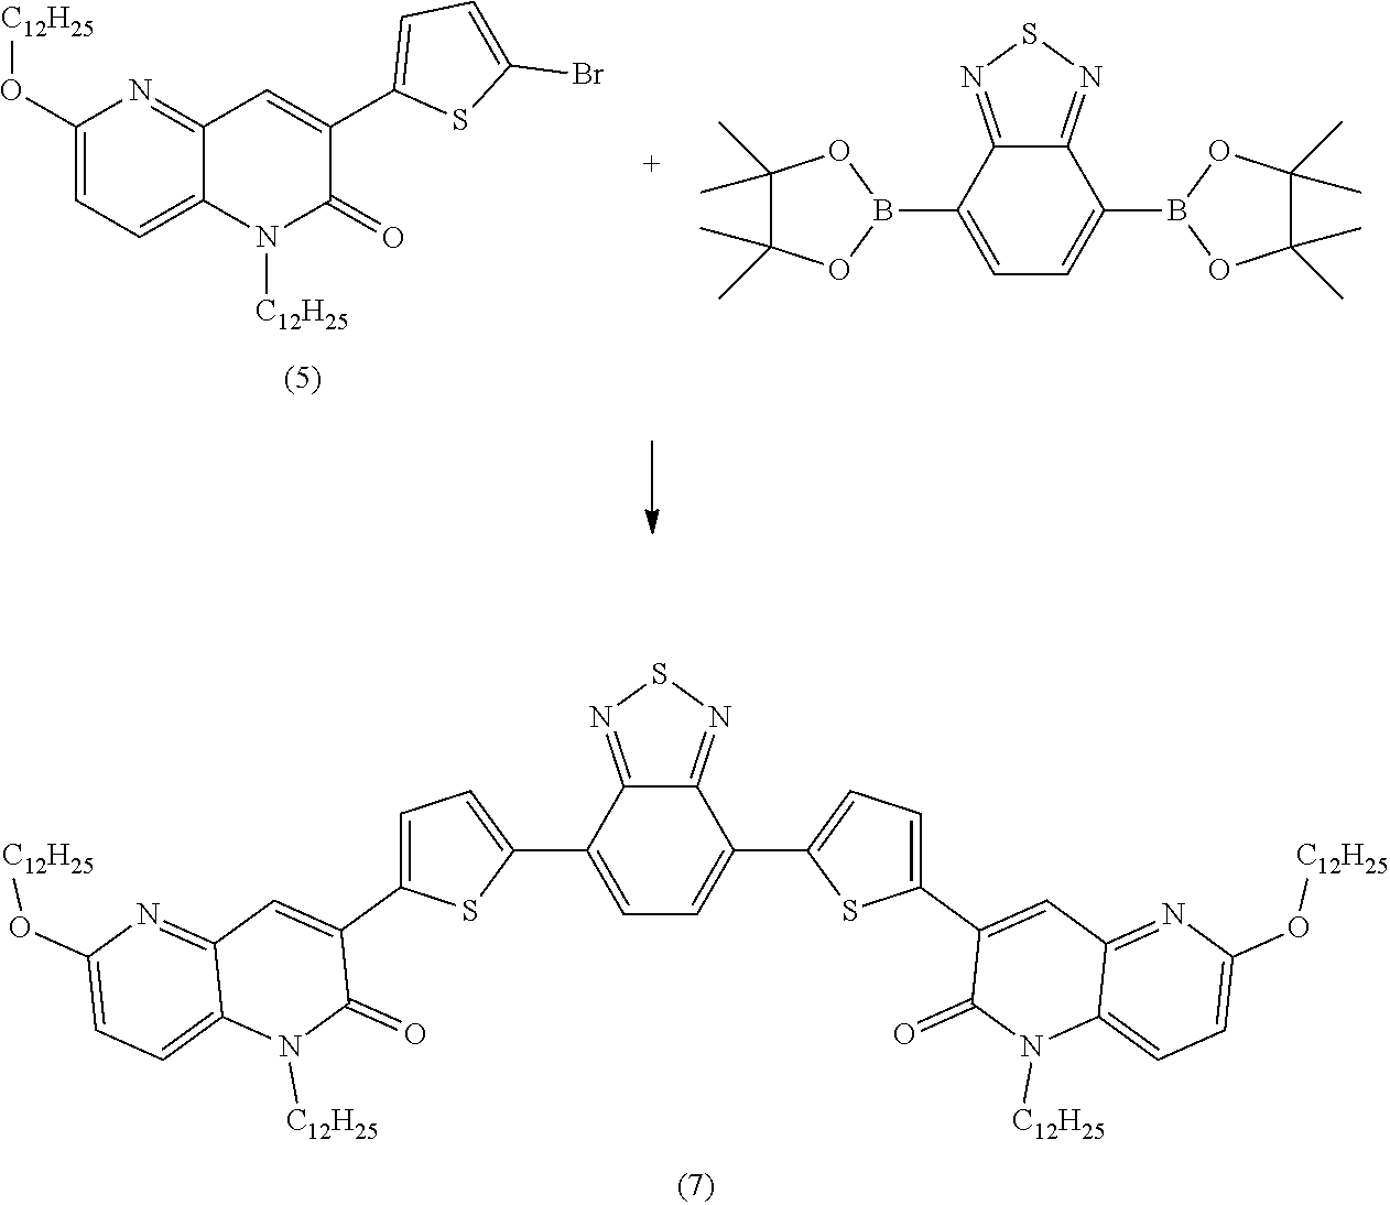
C1(O[C12H25])=CC=C2C(=N1)C=C(C1=CC=C(Br)S1)C(=O)N2[C12H25].C12=NSN=C1C(B1OC(C)(C)C(C)(C)O1)=CC=C2B1OC(C)(C)C(C)(C)O1.C12=NSN=C1C(C1=CC=C(C3=CC4=NC(O[C12H25])=CC=C4N([C12H25])C3=O)S1)=CC=C2C1=CC=C(C2=CC3=NC(O[C12H25])=CC=C3N([C12H25])C2=O)S1
